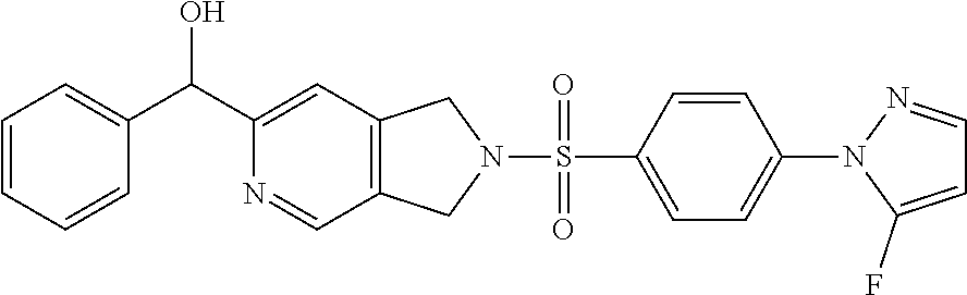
C1=C(C(C2=CC3=C(C=N2)CN(S(=O)(C2=CC=C(N4C(F)=CC=N4)C=C2)=O)C3)O)C=CC=C1
